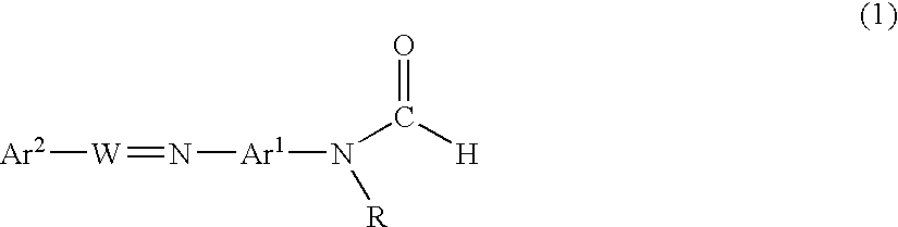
[Ar2][W]=N[Ar1]N(C([H])=O)[R]
